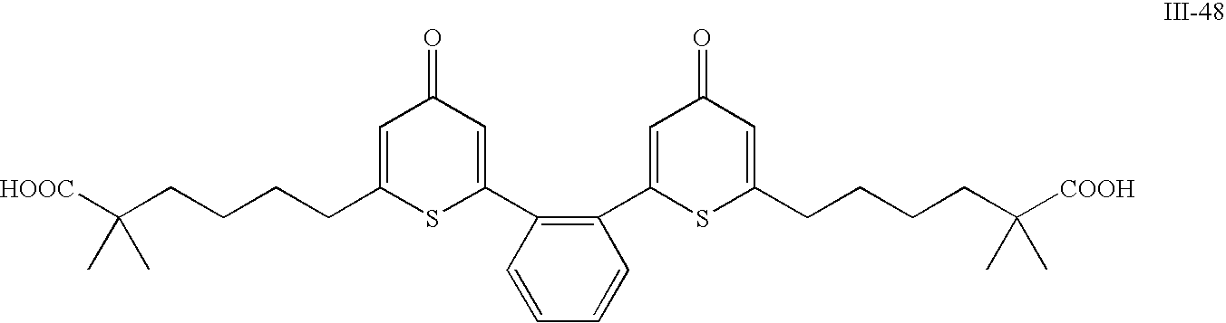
C(CCCC1=CC(=O)C=C(C2=C(C3=CC(=O)C=C(CCCCC([COOH])(C)C)S3)C=CC=C2)S1)C([HOOC])(C)C
